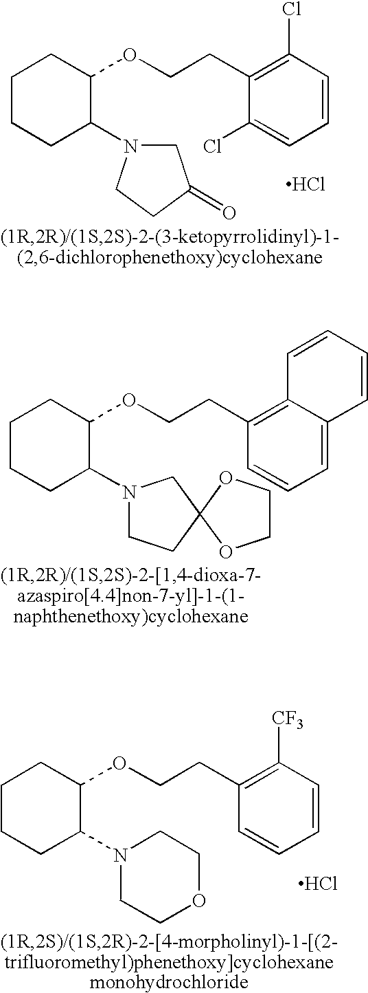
C1CCC(N2CC(=O)CC2)C(OCCC2=C(Cl)C=CC=C2Cl)C1.Cl.C1CCC(N2CCC3(C2)OCCO3)C(OCCC2=C3C(=CC=C2)C=CC=C3)C1.C1CCC(N2CCOCC2)C(OCCC2=C([CF3])C=CC=C2)C1.Cl
